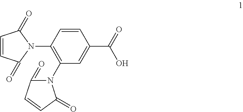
C1=CC(N2C(=O)C=CC2=O)=C(N2C(=O)C=CC2=O)C=C1C(=O)O
